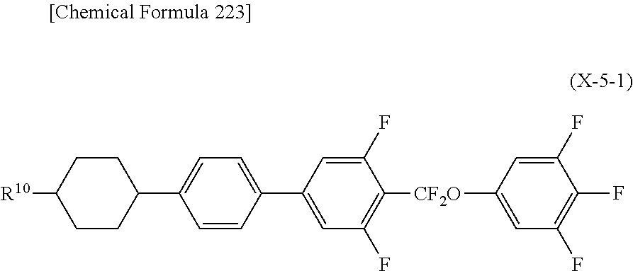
[CF2O](C1=CC(F)=C(F)C(F)=C1)C1=C(F)C=C(C2=CC=C(C3CCC([R10])CC3)C=C2)C=C1F
